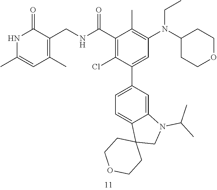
N(CC)(C1CCOCC1)C1=C(C)C(C(NCC2=C(C)C=C(C)NC2=O)=O)=C(Cl)C(C2=CC=C3C(=C2)N(C(C)C)CC32CCOCC2)=C1
